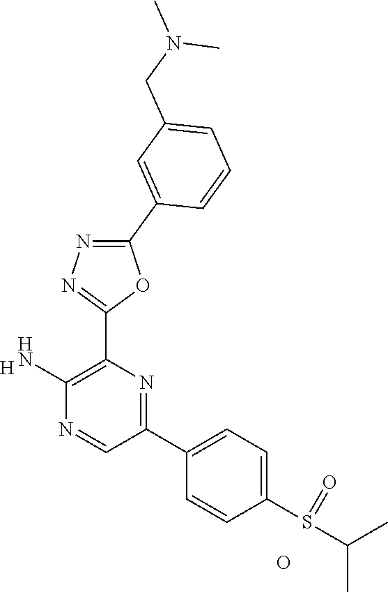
[H].C1(N)=C(C2=NN=C(C3=CC(CN(C)C)=CC=C3)O2)N=C(C2=CC=C(S(=O)C(C)C)C=C2)C=N1.O
